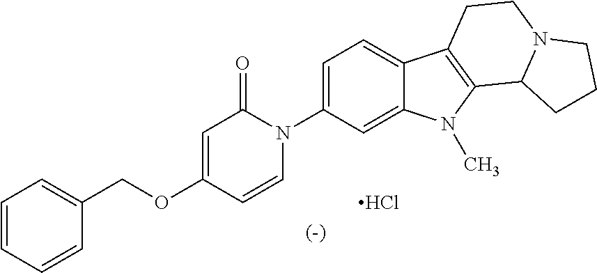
C1=CC=CC(COC2=CC(=O)N(C3=CC=C4C(=C3)N(C)C3=C4CCN4C3CCC4)C=C2)=C1.Cl
